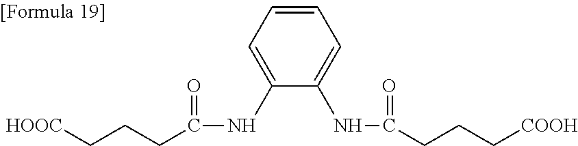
[HOOC]CCCC(=O)NC1=CC=CC=C1NC(CCC[COOH])=O
